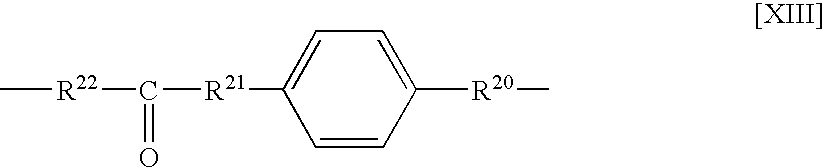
C[R22]C(=O)[R21]C1=CC=C([R20]C)C=C1
